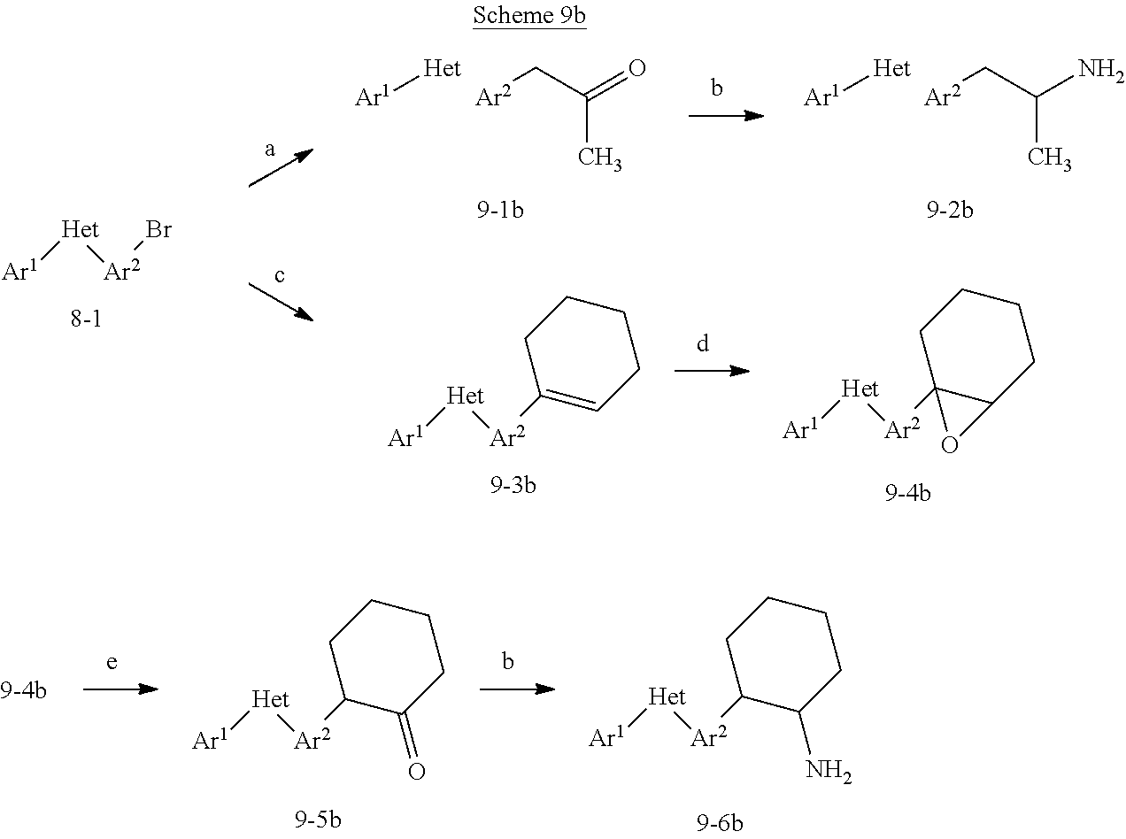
[Ar1][Het].[Ar2]CC(=O)C.[Ar1][Het].[Ar2]CC(N)C.[Ar1][Het][Ar2]Br.C1=C([Ar2][Het][Ar1])CCCC1.C12CCCCC1([Ar2][Het][Ar1])O2.C1(N)CCCCC1[Ar2][Het][Ar1].C1(=O)CCCCC1[Ar2][Het][Ar1]
